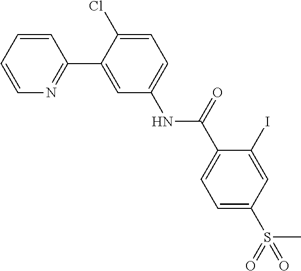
C1=CC=CN=C1C1=CC(NC(C2=CC=C(S(=O)(C)=O)C=C2I)=O)=CC=C1Cl
